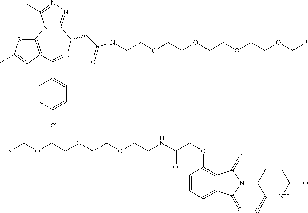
C12=NN=C(C)N1C1=C(C(C3=CC=C(Cl)C=C3)=NC2CC(NCCOCCOCCOCCOC*)=O)C(C)=C(C)S1.C(OCCNC(=O)COC1=C2C(=CC=C1)C(=O)N(C1C(=O)NC(=O)CC1)C2=O)COCCOC*
